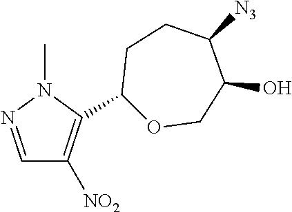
C1=NN(C)C(C2OCC(O)C([N3])CC2)=C1[NO2]
